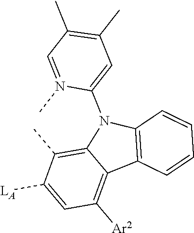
C12=C(C)C([LA])=CC([Ar2])=C1C1=C(N2C2=CC(C)=C(C)C=N2C)C=CC=C1
